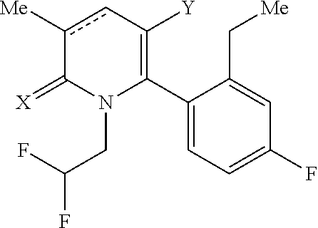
C1(C2=C([Y])cc([Me])C(=[X])N2CC(F)F)=CC=C(F)C=C1C[Me]
